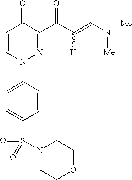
C1=C(N2N=C(C(C(=CN[Me])[H])=O)C(=O)C=C2)C=CC(S(N2CCOCC2)(=O)=O)=C1.[Me]
